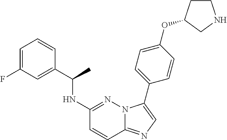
C1(NC(C2=CC(F)=CC=C2)C)=NN2C(=NC=C2C2=CC=C(OC3CCNC3)C=C2)C=C1
